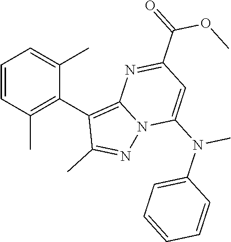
C1(C(=O)OC)=NC2=C(C3=C(C)C=CC=C3C)C(C)=NN2C(N(C2=CC=CC=C2)C)=C1
